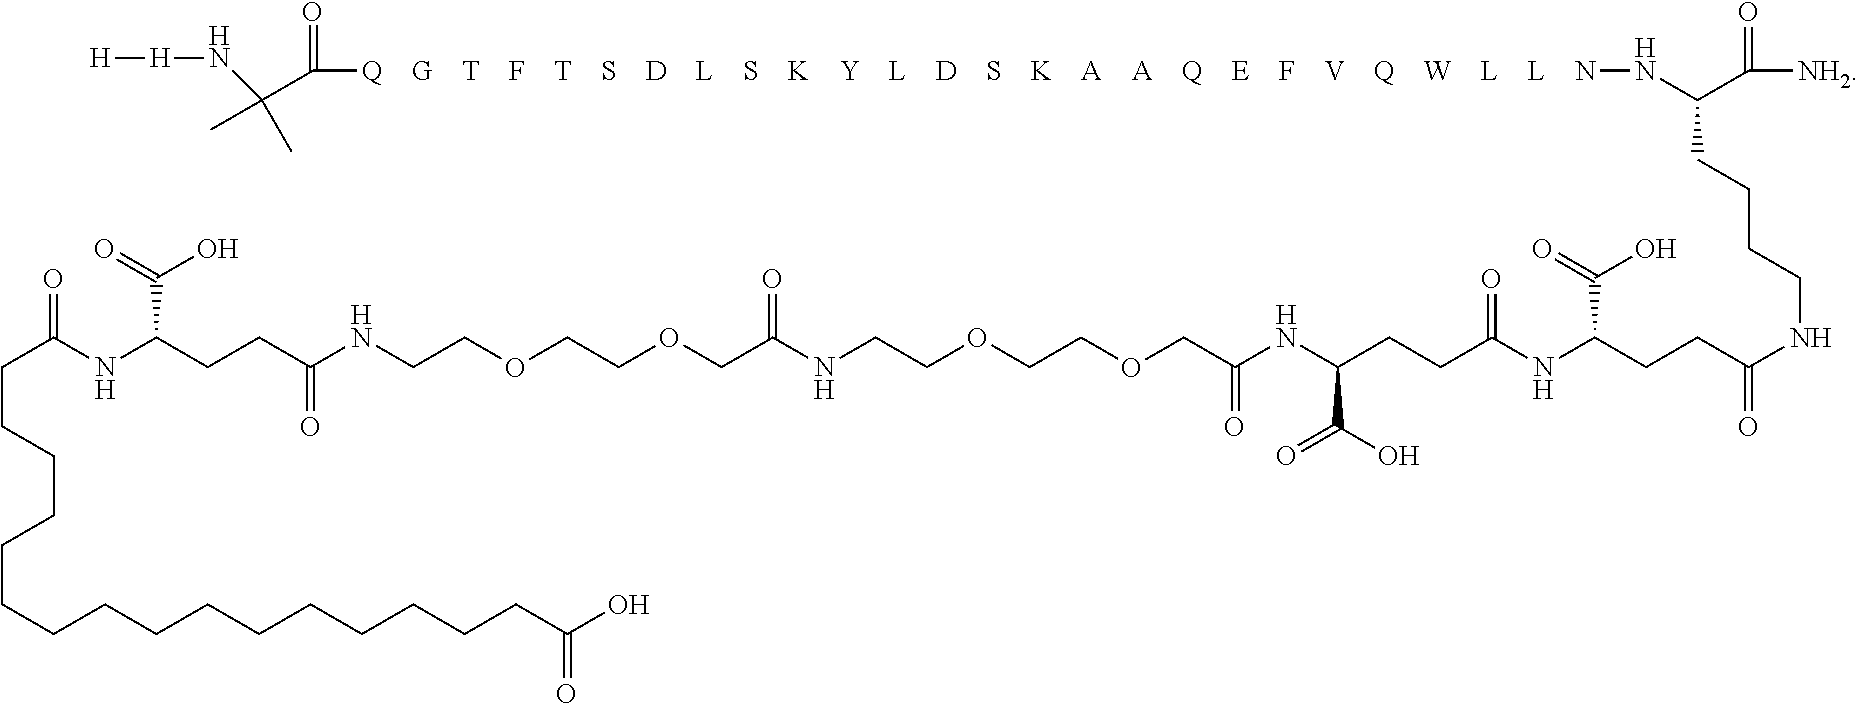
[H][H]NC(C)(C)C(=O)[Q    G    T    F    T    S    D    L    S    K    Y    L    D    S    K    A    A    Q    E    F    V    Q    W    L    L    N]NC(C([NH2])=O)CCCCNC(=O)CCC(NC(CCC(NC(COCCOCCNC(COCCOCCNC(CCC(NC(CCCCCCCCCCCCCCCCC(O)=O)=O)C(=O)O)=O)=O)=O)C(O)=O)=O)C(=O)O
